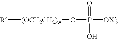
[R][(OCH2CH2)w]OP(=O)([OX])O
